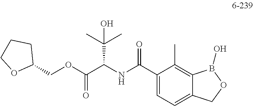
C1(COC(C(NC(C2=CC=C3C(=C2C)B(O)OC3)=O)C(C)(C)O)=O)CCCO1
